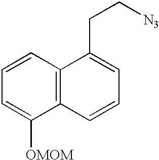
C1=CC=C([OMOM])C2=C1C(CC[N3])=CC=C2
